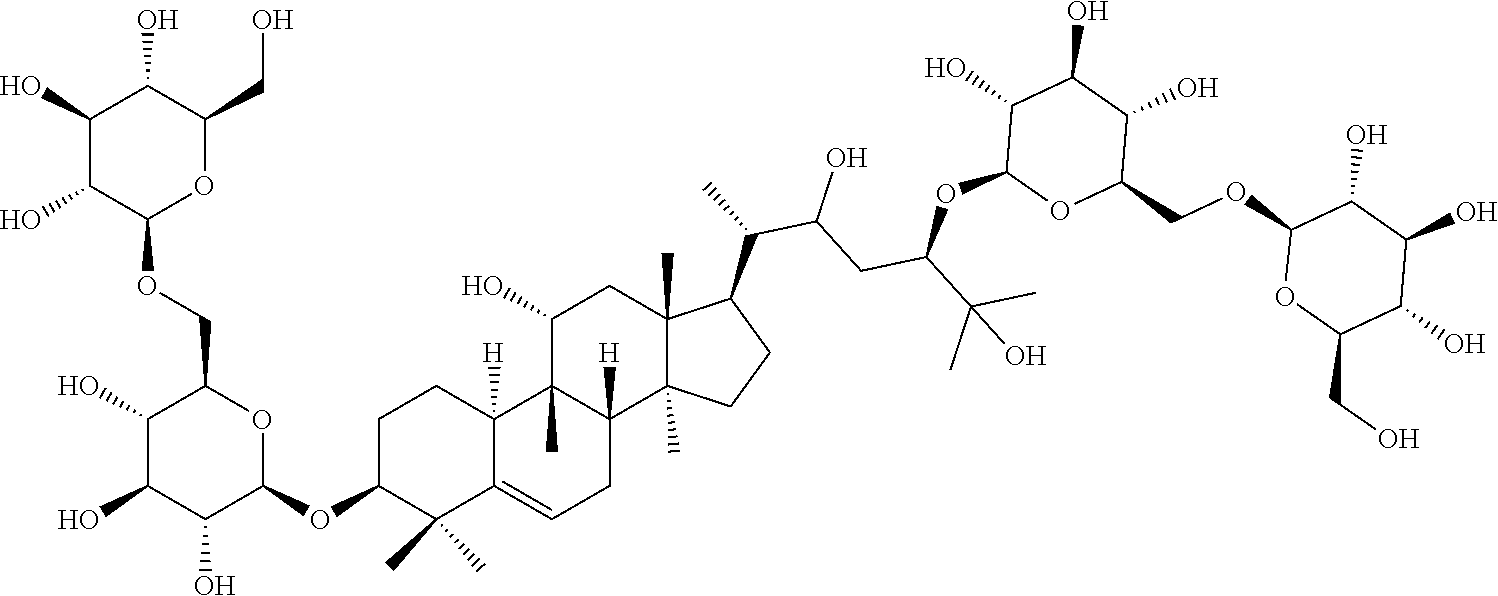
C1(O)C(O)C(OCC2C(O)C(O)C(O)C(OC3C(C)(C)C4=CCC5([H])C(C)(C4([H])CC3)C(O)CC3(C)C5(C)CCC3C(C)C(CC(C(C)(C)O)OC3OC(COC4OC(CO)C(O)C(O)C4O)C(O)C(O)C3O)O)O2)OC(CO)C1O
